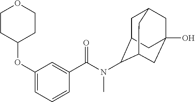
C1C2C(N(C(C3=CC(OC4CCOCC4)=CC=C3)=O)C)C3CC(O)(CC1C3)C2
